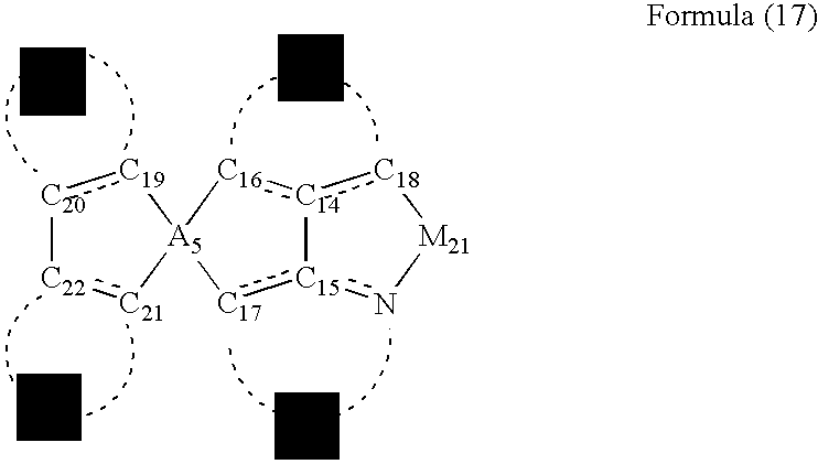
[C20]1:[C19][A5]2([C21]:[C22]1)[C16]:[C14]1:[C18][M21]n[C15]1:[C17]2
